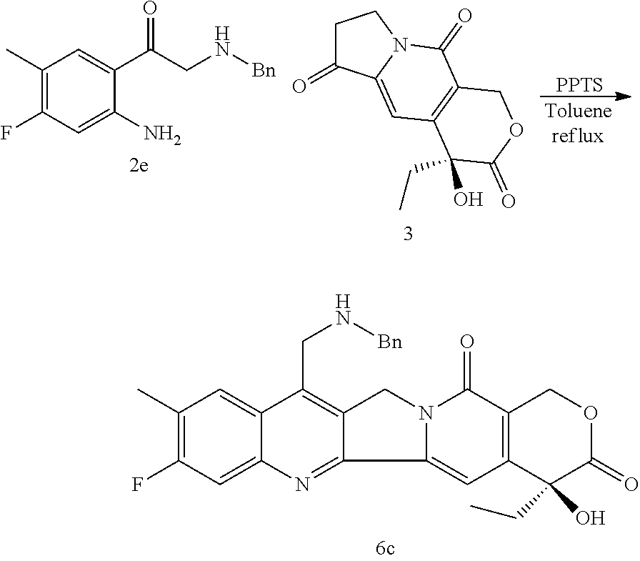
C1(C)=C(F)C=C2C(=C1)C(CN[Bn])=C1C(=N2)C2=CC3=C(C(=O)N2C1)COC(=O)C3(CC)O.C1(C)=C(F)C=C(N)C(C(CN[Bn])=O)=C1.C1C(=O)C2=CC3=C(C(=O)N2C1)COC(=O)C3(CC)O.[PPTS]
